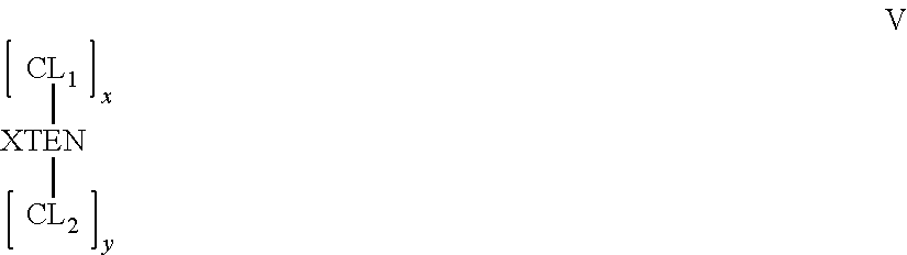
[XTEN]([CL2])[CL1]
